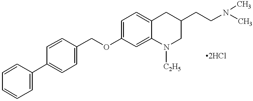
C1=CC=CC=C1C1=CC=C(COC2=CC=C3C(=C2)N([C2H5])CC(CCN(C)C)C3)C=C1
